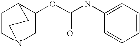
C1(OC(NC2=CC=CC=C2)=O)CN2CCC1CC2
